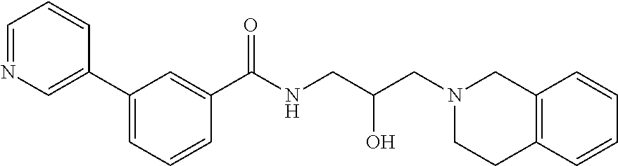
C1(C(NCC(CN2CC3=C(CC2)C=CC=C3)O)=O)=CC(C2=CN=CC=C2)=CC=C1
